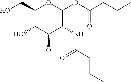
OCC1C(O)C(O)C(NC(CCC)=O)C(OC(CCC)=O)O1
